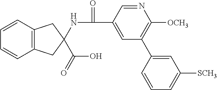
C1=CC2=C(C=C1)CC(C(O)=O)(NC(=O)C1=CC(C3=CC([SCH3])=CC=C3)=C([OCH3])N=C1)C2
